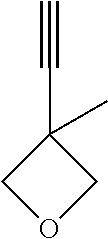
C1(C#C)(C)COC1
